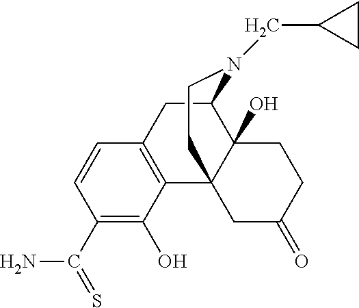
C1(C(N)=S)=C(O)C2=C(C=C1)CC1C3(O)C2(CC(=O)CC3)CCN1CC1CC1
